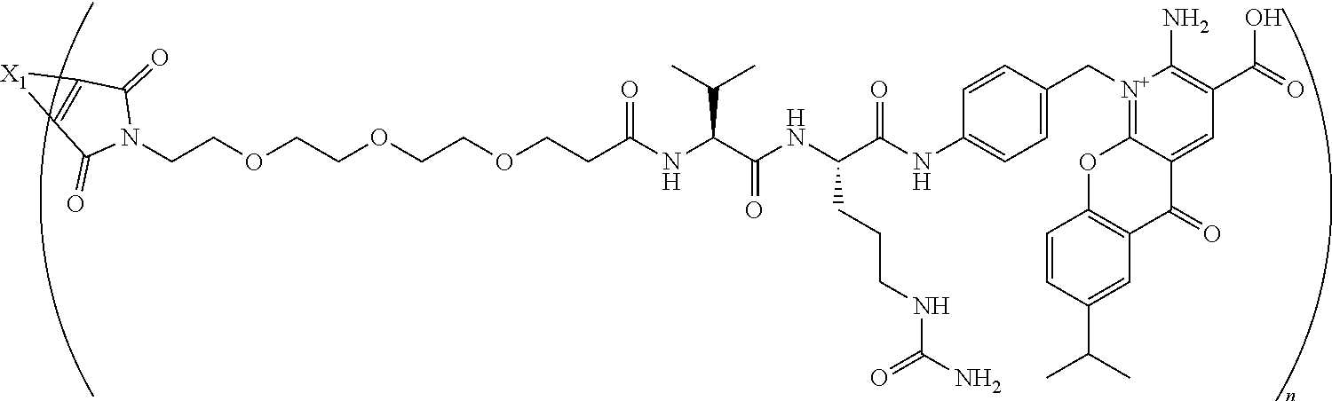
C(COCCOCCOCCC(NC(C(NC(C(NC1=CC=C(C[N+]2=C3C(=CC(C(=O)O)=C2N)C(=O)C2=C(O3)C=CC(C(C)C)=C2)C=C1)=O)CCCNC(N)=O)=O)C(C)C)=O)N1C(=O)C2=C(C1=O)[X1]2
